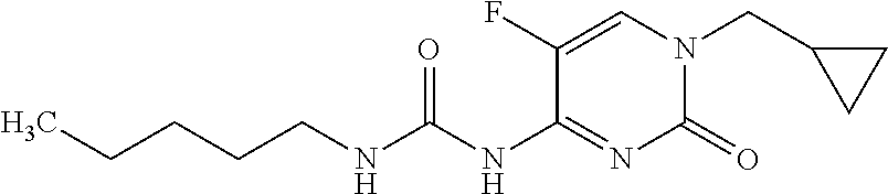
C1(CN2C(=O)N=C(NC(NCCCCC)=O)C(F)=C2)CC1
